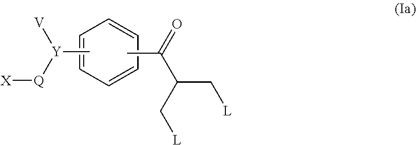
C1=CC=CC=C1.C[Y]([V])[Q][X].CC(C(C[L])C[L])=O
